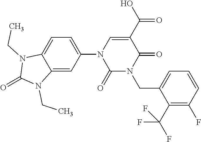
C1(N2C(=O)N(CC3=CC=CC(F)=C3C(F)(F)F)C(=O)C(C(O)=O)=C2)=CC=C2C(=C1)N(CC)C(=O)N2CC
